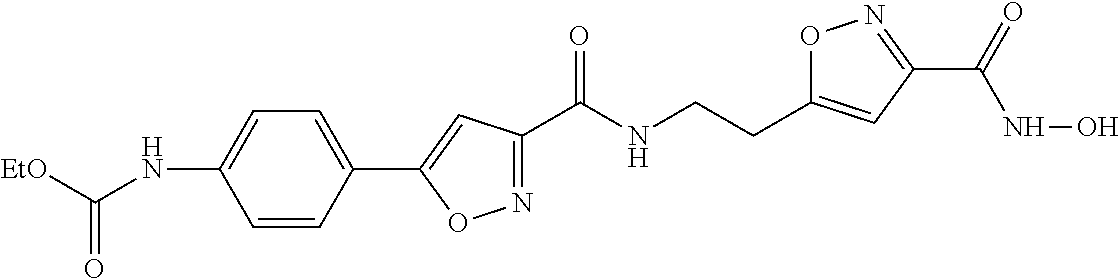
N1=C(C(NCCC2=CC(C(=O)NO)=NO2)=O)C=C(C2=CC=C(NC([EtO])=O)C=C2)O1
